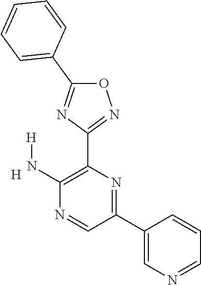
C1(C2=NC(C3=NOC(C4=CC=CC=C4)=N3)=C(N[H])N=C2)=CN=CC=C1.[H]
